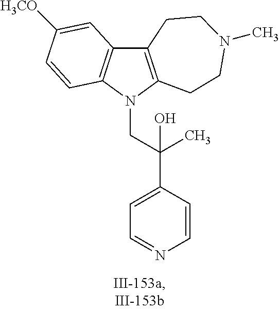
C12=C(N(CC(C3=CC=NC=C3)(O)C)C3=C1C=C([H3CO])C=C3)CCN(C)CC2
